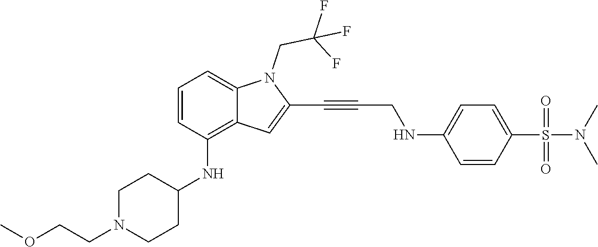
C1=CC(S(N(C)C)(=O)=O)=CC=C1NCC#CC1=CC2=C(NC3CCN(CCOC)CC3)C=CC=C2N1CC(F)(F)F
